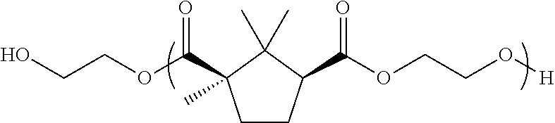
C1CC(C(OCCO[H])=O)C(C)(C)C1(C(OCCO)=O)C
